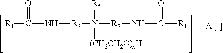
[R1]C(N[R2]N([R2]NC([R1])=O)([R5])[(CH2CH2O)nH])=O
